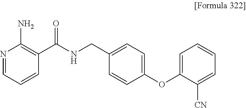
N1=CC=CC(C(NCC2=CC=C(OC3=CC=CC=C3[CN])C=C2)=O)=C1N
